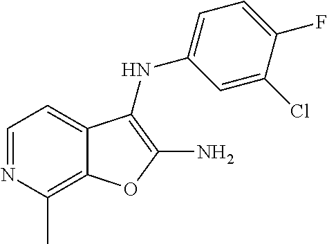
C12=C(C)N=CC=C1C(NC1=CC=C(F)C(Cl)=C1)=C(N)O2
